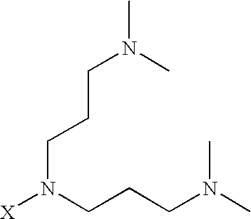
[X]N(CCCN(C)C)CCCN(C)C
